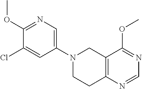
N1(C2=CN=C(OC)C(Cl)=C2)CCC2=C(C1)C(OC)=NC=N2
